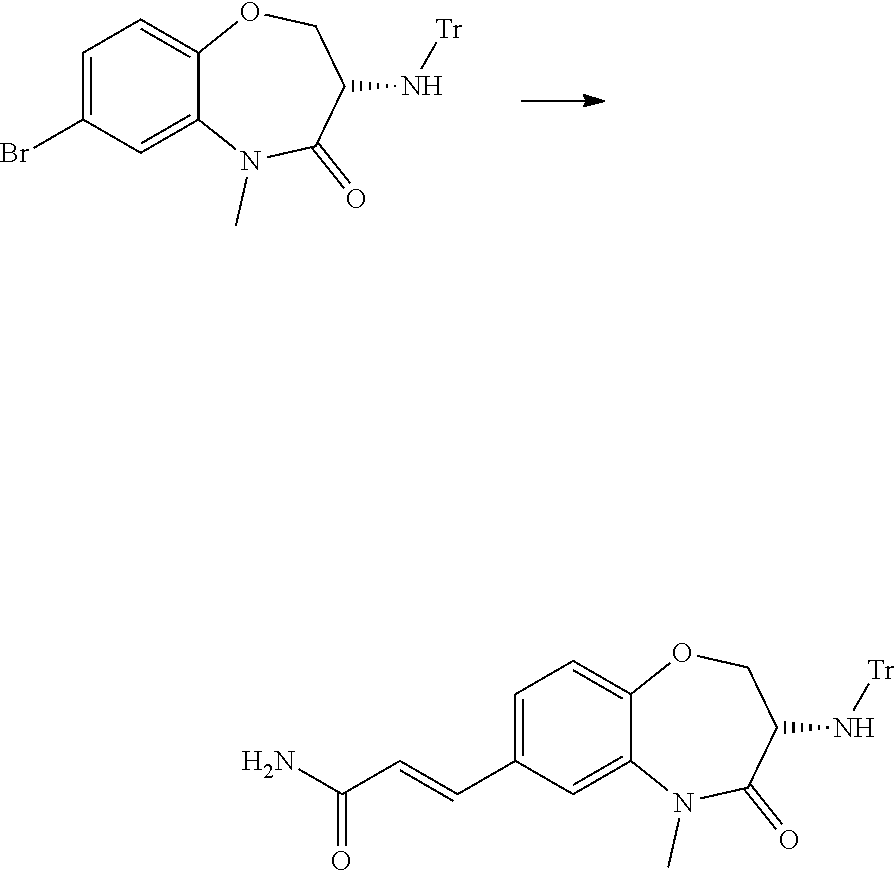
BrC1=CC=C2C(=C1)N(C)C(=O)C(N[Tr])CO2.NC(C=CC1=CC=C2C(=C1)N(C)C(=O)C(N[Tr])CO2)=O
